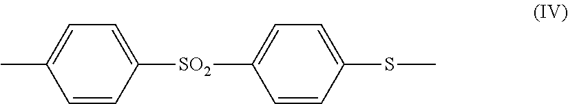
C1(SC)=CC=C([SO2]C2=CC=C(C)C=C2)C=C1
